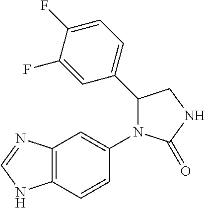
C1(=O)NCC(C2=CC=C(F)C(F)=C2)N1C1=CC2=C(NC=N2)C=C1
